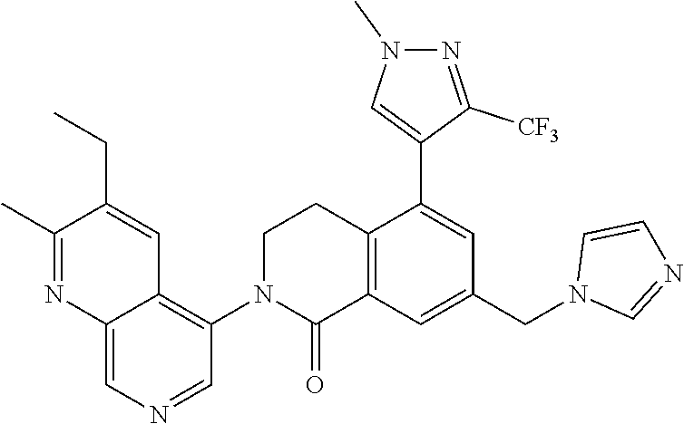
N1=C(C)C(CC)=CC2=C(N3C(=O)C4=C(CC3)C(C3=CN(C)N=C3[CF3])=CC(CN3C=NC=C3)=C4)C=NC=C12
